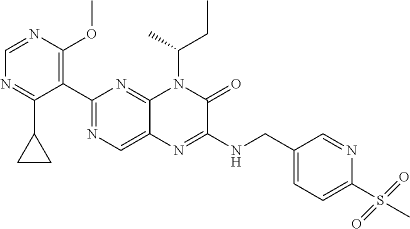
C1(C2=NC=C3C(=N2)N(C(C)CC)C(=O)C(NCC2=CC=C(S(C)(=O)=O)N=C2)=N3)=C(OC)N=CN=C1C1CC1
